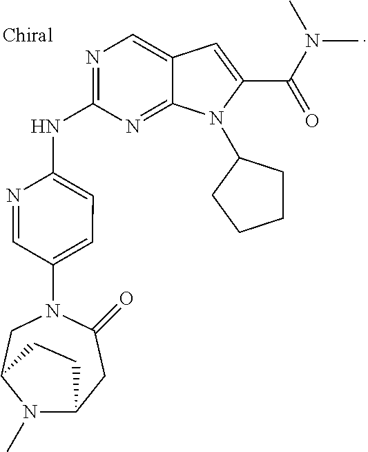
C12=NC(NC3=CC=C(N4CC5N(C)C(CC4=O)CC5)C=N3)=NC=C1C=C(C(N(C)C)=O)N2C1CCCC1
